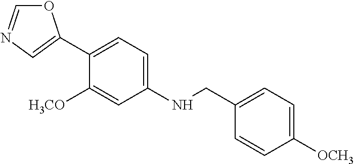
C1(C2=CN=CO2)=CC=C(NCC2=CC=C([OCH3])C=C2)C=C1[H3CO]
